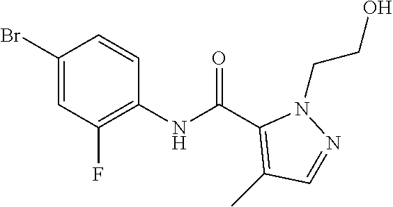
C1(Br)=CC(F)=C(NC(C2=C(C)C=NN2CCO)=O)C=C1
